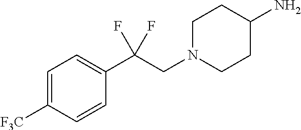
C1=C([F3C])C=CC(C(CN2CCC(N)CC2)(F)F)=C1
